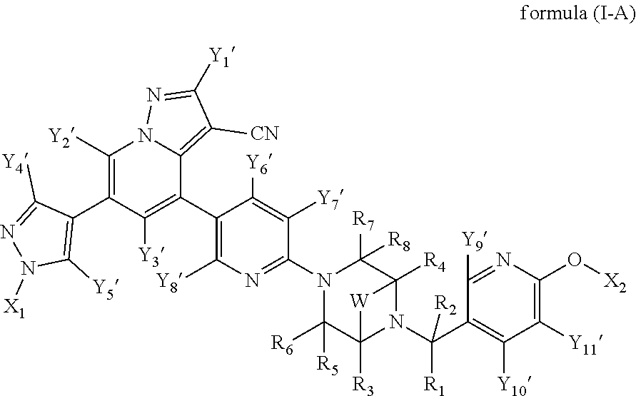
C1(C2=C([Y3])C(C3=C([Y5])N([X1])N=C3[Y4])=C([Y2])N3C2=C([CN])C([Y1])=N3)=C([Y8])N=C(N2C([R6])([R5])C3([R3])N(C(C4=C([Y10])C([Y11])=C(O[X2])N=C4[Y9])([R1])[R2])C([R4])(C2([R7])[R8])[W]3)C([Y7])=C1[Y6]
